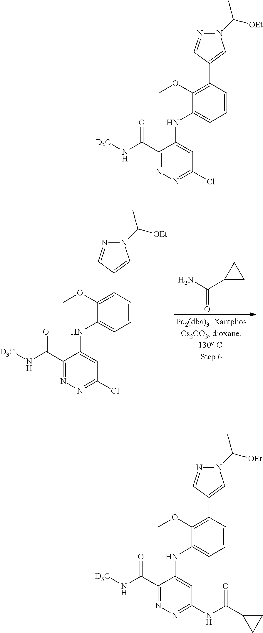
NC(C1CC1)=O.N1(C([OEt])C)N=CC(C2=C(OC)C(NC3=CC(Cl)=NN=C3C(N[D3C])=O)=CC=C2)=C1.N1(C([OEt])C)N=CC(C2=C(OC)C(NC3=CC(Cl)=NN=C3C(N[D3C])=O)=CC=C2)=C1.N1(C([OEt])C)N=CC(C2=C(OC)C(NC3=CC(NC(=O)C4CC4)=NN=C3C(N[D3C])=O)=CC=C2)=C1
